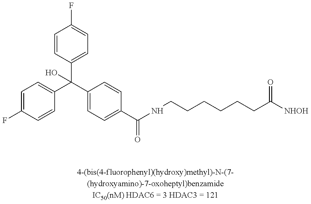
C1=C(F)C=CC(C(C2=CC=C(F)C=C2)(C2=CC=C(C(NCCCCCCC([NHOH])=O)=O)C=C2)O)=C1
